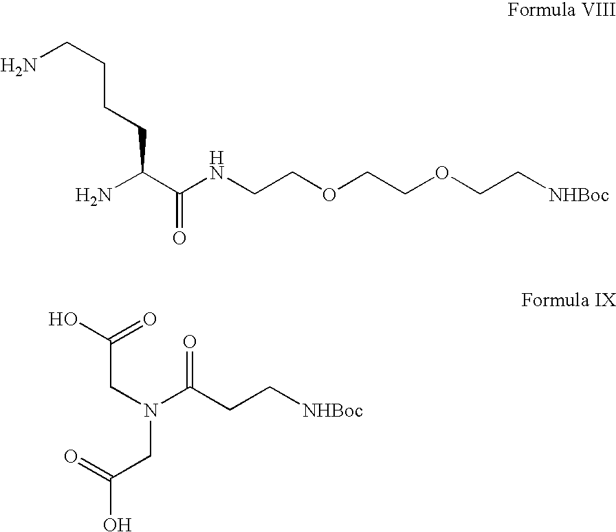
NC(C(NCCOCCOCC[NHBoc])=O)CCCCN.C(CN(CC(=O)O)C(CC[NHBoc])=O)(O)=O
